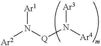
[Ar2]N([Q]N([Ar4])[Ar3])[Ar1]
